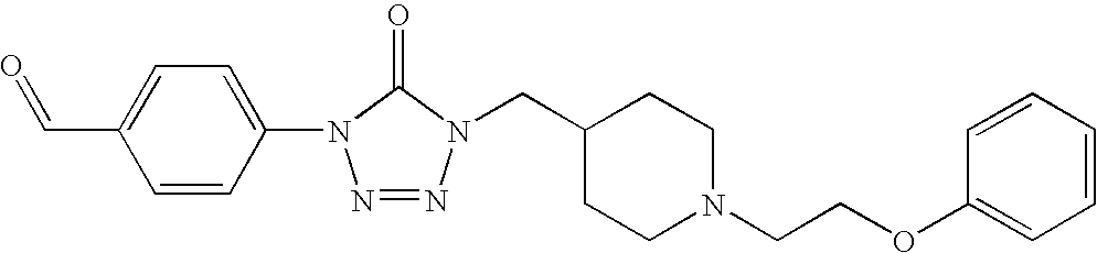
C1(N2N=NN(CC3CCN(CCOC4=CC=CC=C4)CC3)C2=O)=CC=C(C=O)C=C1
